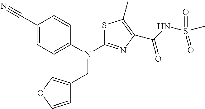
C1(C#N)=CC=C(N(CC2=COC=C2)C2=NC(C(=O)NS(C)(=O)=O)=C(C)S2)C=C1
